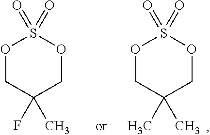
O1CC(F)(C)COS1(=O)=O.O1CC(C)(C)COS1(=O)=O
